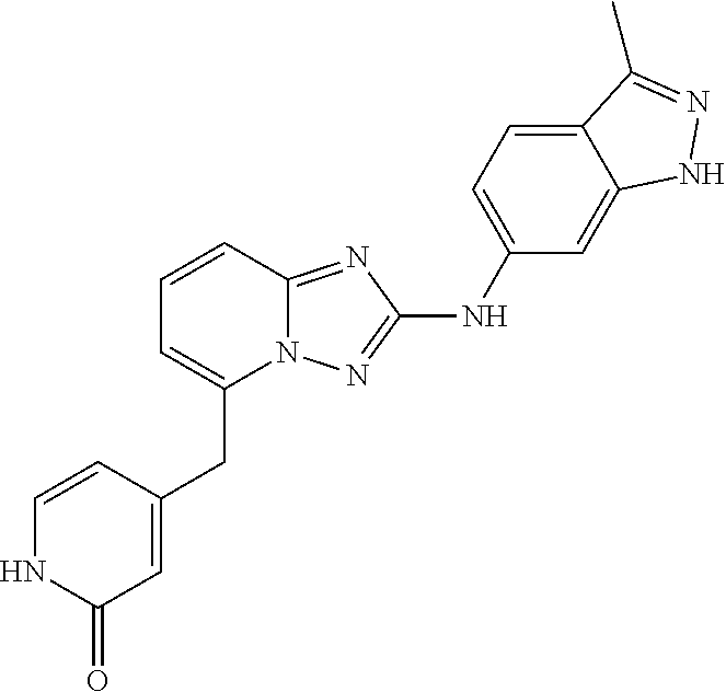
C12=NC(NC3=CC=C4C(=C3)NN=C4C)=NN1C(CC1=CC(=O)NC=C1)=CC=C2
